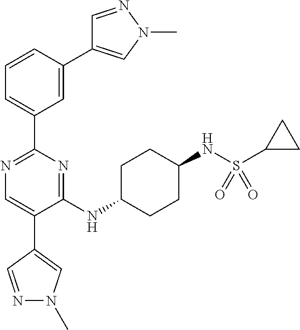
N1=C(C2=CC=CC(C3=CN(C)N=C3)=C2)N=C(NC2CCC(NS(C3CC3)(=O)=O)CC2)C(C2=CN(C)N=C2)=C1
